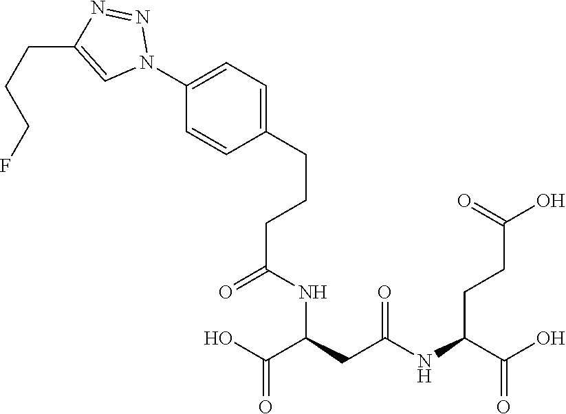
C1(CCCC(=O)NC(CC(NC(CCC(O)=O)C(O)=O)=O)C(O)=O)=CC=C(N2N=NC(CCCF)=C2)C=C1
